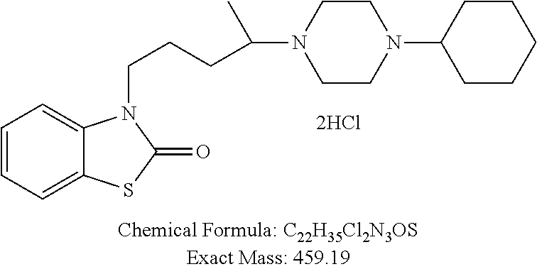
C1=CC=C2C(=C1)N(CCCC(N1CCN(C3CCCCC3)CC1)C)C(=O)S2
